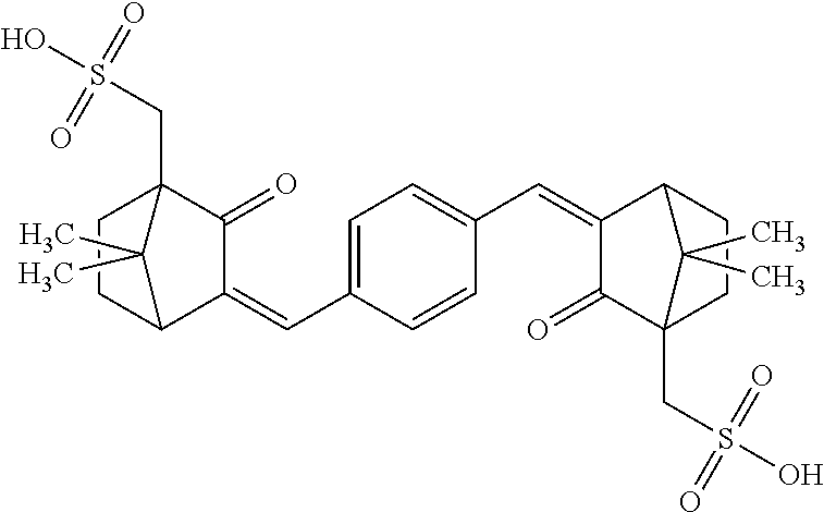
C1CC2C(=CC3=CC=C(C=C4C(=O)C5(CS(O)(=O)=O)CCC4C5(C)C)C=C3)C(=O)C1(CS(O)(=O)=O)C2(C)C
